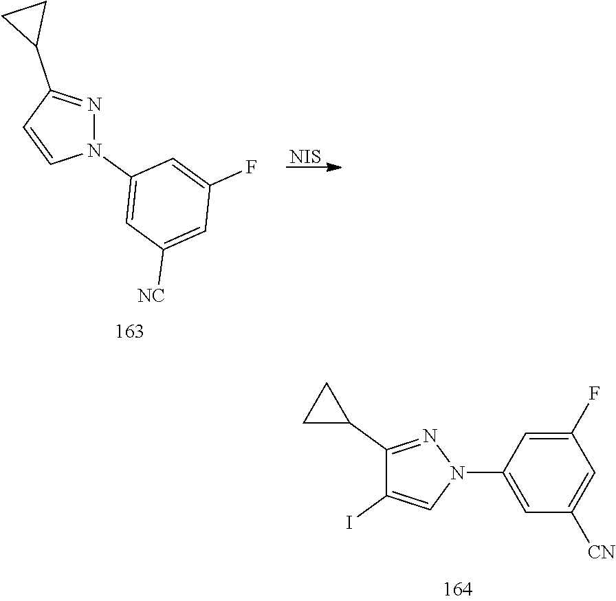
C1=C(N2N=C(C3CC3)C(I)=C2)C=C(F)C=C1[CN].[NIS].N1(C2=CC([NC])=CC(F)=C2)N=C(C2CC2)C=C1
